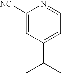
C1([NC])=CC(C(C)C)=CC=N1
